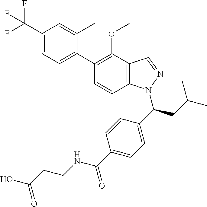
C1(C(F)(F)F)=CC=C(C2=C(OC)C3=C(C=C2)N(C(C2=CC=C(C(=O)NCCC(O)=O)C=C2)CC(C)C)N=C3)C(C)=C1
